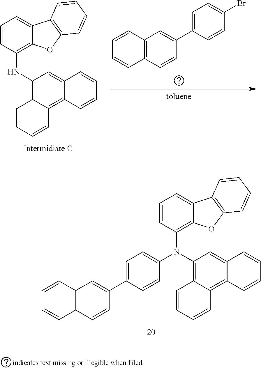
C1=C(C2=CC=C(Br)C=C2)C=CC2=C1C=CC=C2.C1=CC(NC2=C3C(=C4C(=C2)C=CC=C4)C=CC=C3)=C2C(=C1)C1=C(O2)C=CC=C1.C1=C(C2=CC=C(N(C3=C4C(=CC=C3)C3=C(O4)C=CC=C3)C3=C4C(=C5C(=C3)C=CC=C5)C=CC=C4)C=C2)C=CC2=C1C=CC=C2
